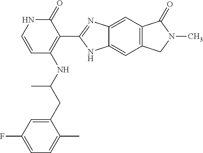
C1(=O)NC=CC(NC(CC2=CC(F)=CC=C2C)C)=C1C1=NC2=CC3=C(C=C2N1)CN(C)C3=O
